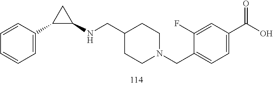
N(C1CC1C1=CC=CC=C1)CC1CCN(CC2=CC=C(C(O)=O)C=C2F)CC1
